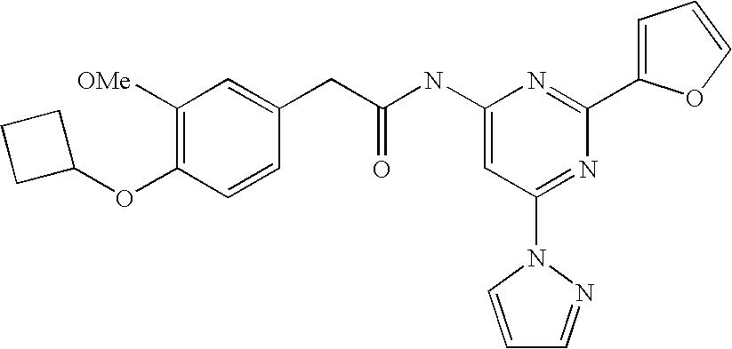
C1([OMe])=C(OC2CCC2)C=CC(CC(NC2=CC(N3C=CC=N3)=NC(C3=CC=CO3)=N2)=O)=C1
